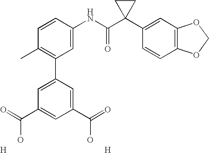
C1=CC(NC(C2(C3=CC4=C(C=C3)OCO4)CC2)=O)=CC(C2=CC(C(=O)O)=CC(C(=O)O)=C2)=C1C.[H].[H]
